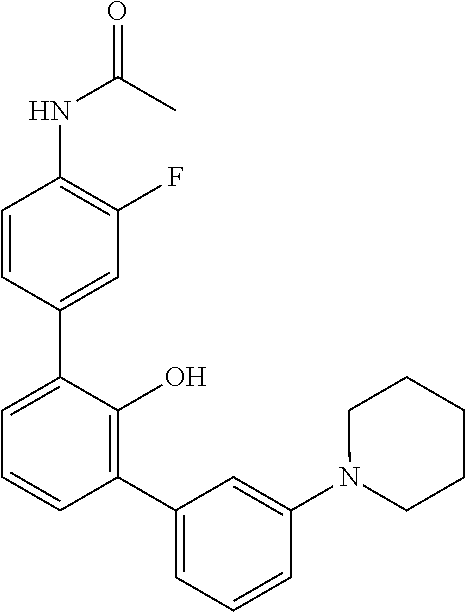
O=C(C)NC1=C(F)C=C(C2=CC=CC(C3=CC=CC(N4CCCCC4)=C3)=C2O)C=C1
